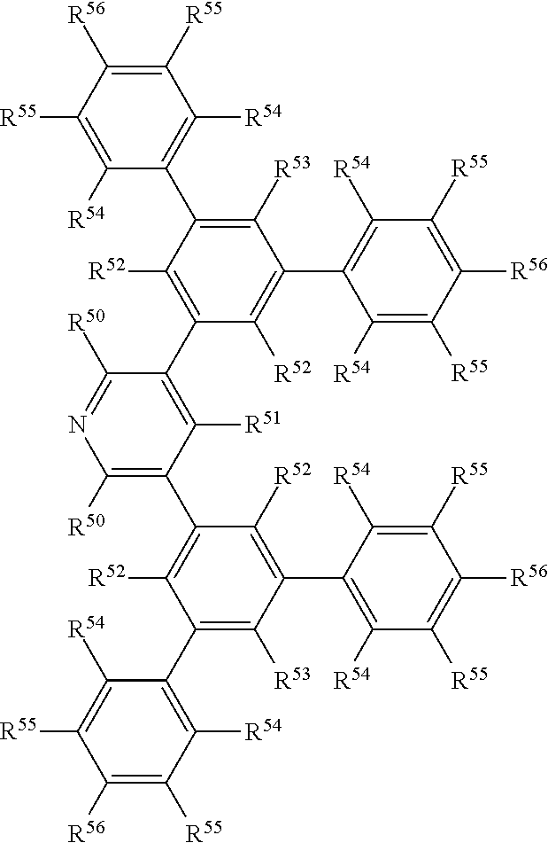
C1([R50])=NC([R50])=C(C2=C([R52])C(C3=C([R54])C([R55])=C([R56])C([R55])=C3[R54])=C([R53])C(C3=C([R54])C([R55])=C([R56])C([R55])=C3[R54])=C2[R52])C([R51])=C1C1=C([R52])C(C2=C([R54])C([R55])=C([R56])C([R55])=C2[R54])=C([R53])C(C2=C([R54])C([R55])=C([R56])C([R55])=C2[R54])=C1[R52]
